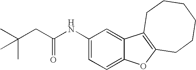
C1(NC(CC(C)(C)C)=O)=CC=C2C(=C1)C1=C(O2)CCCCCC1
